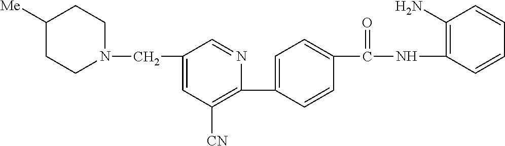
C1([Me])CCN(CC2=CC([CN])=C(C3=CC=C(C(NC4=C(N)C=CC=C4)=O)C=C3)N=C2)CC1
